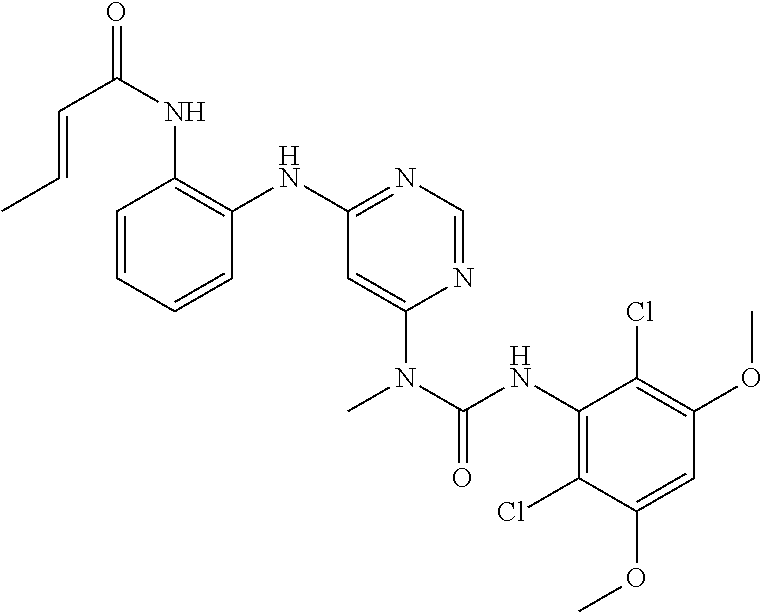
C1=CC=CC(NC2=NC=NC(N(C(NC3=C(Cl)C(OC)=CC(OC)=C3Cl)=O)C)=C2)=C1NC(C=CC)=O
